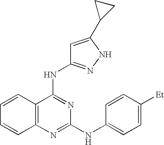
C1=CC2=C(C=C1)N=C(NC1=CC=C([Et])C=C1)N=C2NC1=NNC(C2CC2)=C1
